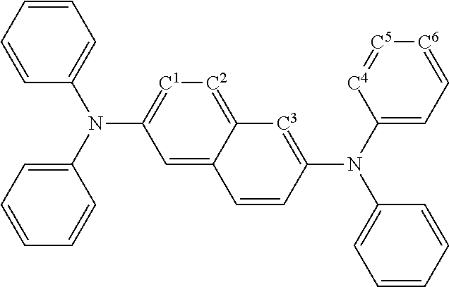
C1=C2C(=[C2][C1]=C1N(C1=CC=CC=C1)C1=CC=CC=C1)[C3]=C(N(C1=CC=[C6][C5]=[C4]1)C1=CC=CC=C1)C=C2
